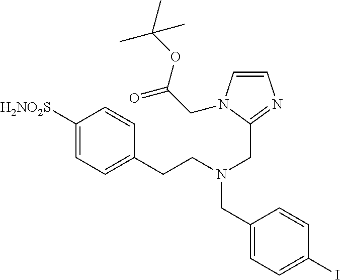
C1=CN(CC(=O)OC(C)(C)C)C(CN(CCC2=CC=C([H2NO2S])C=C2)CC2=CC=C(I)C=C2)=N1
